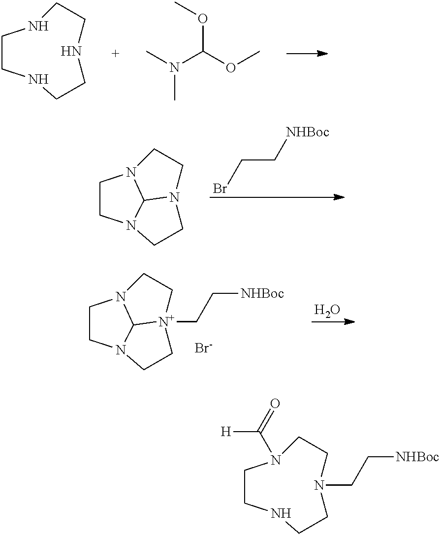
C1CNCCN(CC[NHBoc])CCN1C([H])=O.C1CNCCNCCN1.O(C(N(C)C)OC)C.C(C[NHBoc])Br.C1CN2CCN3CCN1C23.C1CN2CC[N+]3(CC[NHBoc])CCN1C23.[Br-].O
